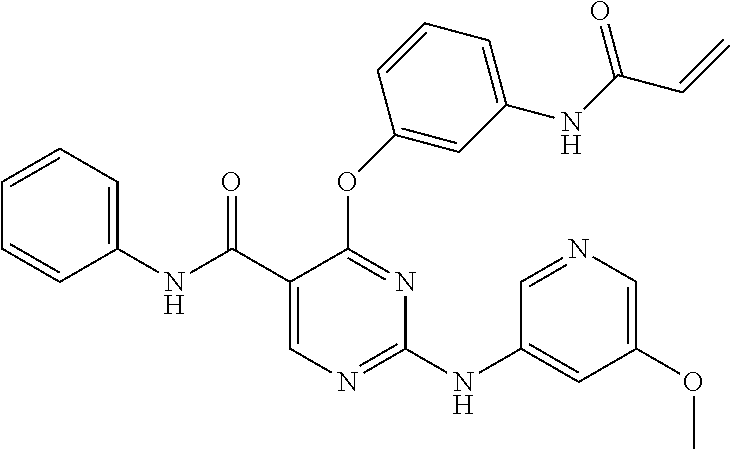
C1=C(C(NC2=CC=CC=C2)=O)C(OC2=CC(NC(C=C)=O)=CC=C2)=NC(NC2=CC(OC)=CN=C2)=N1
